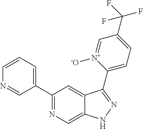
C1(C2=CC=CN=C2)=NC=C2C(=C1)C(C1=CC=C(C(F)(F)F)C=[N+]1[-O])=NN2
